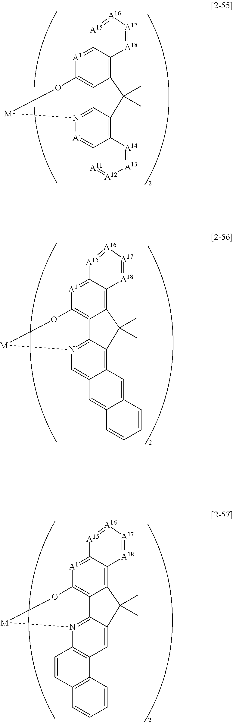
C12=C3C(=[A1]C4=C1C1=N([A4]=C5C(=C1C2(C)C)[A14]=[A13][A12]=[A11]5)[M]O4)[A15]=[A16][A17]=[A18]3.C12=C3C(=[A1]C4=C1C1=N(C=C5C(=C1C2(C)C)C=C1C(=C5)C=CC=C1)[M]O4)[A15]=[A16][A17]=[A18]3.C12=C3C(=[A1]C4=C1C1=N(C5=C(C=C1C2(C)C)C1=C(C=C5)C=CC=C1)[M]O4)[A15]=[A16][A17]=[A18]3
